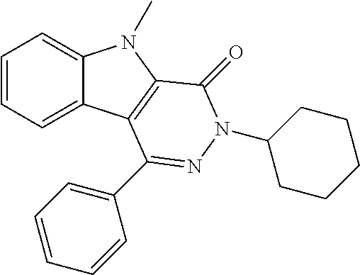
C1=CC=C2C(=C1)N(C)C1=C2C(C2=CC=CC=C2)=NN(C2CCCCC2)C1=O
